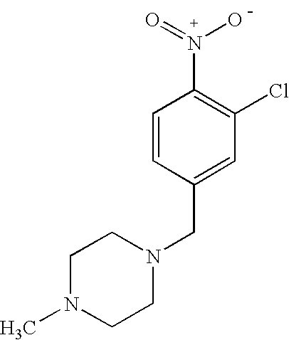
C1(N(O)=O)=C(Cl)C=C(CN2CCN(C)CC2)C=C1
